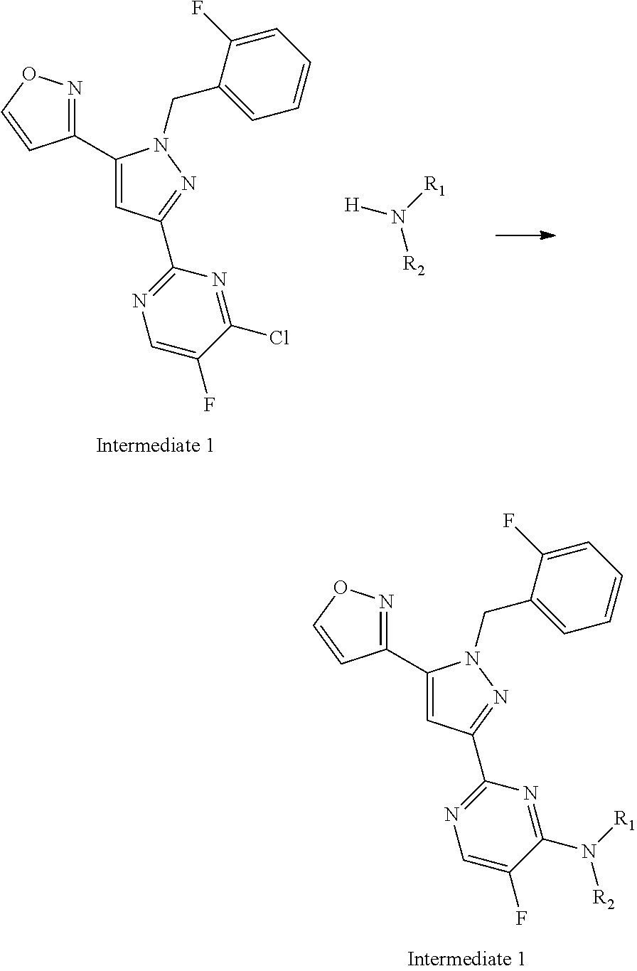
C1(C2=CC(C3=NC=C(F)C(N([R2])[R1])=N3)=NN2CC2=CC=CC=C2F)=NOC=C1.C1(C2=CC(C3=NC=C(F)C(Cl)=N3)=NN2CC2=CC=CC=C2F)=NOC=C1.[H]N([R2])[R1]
